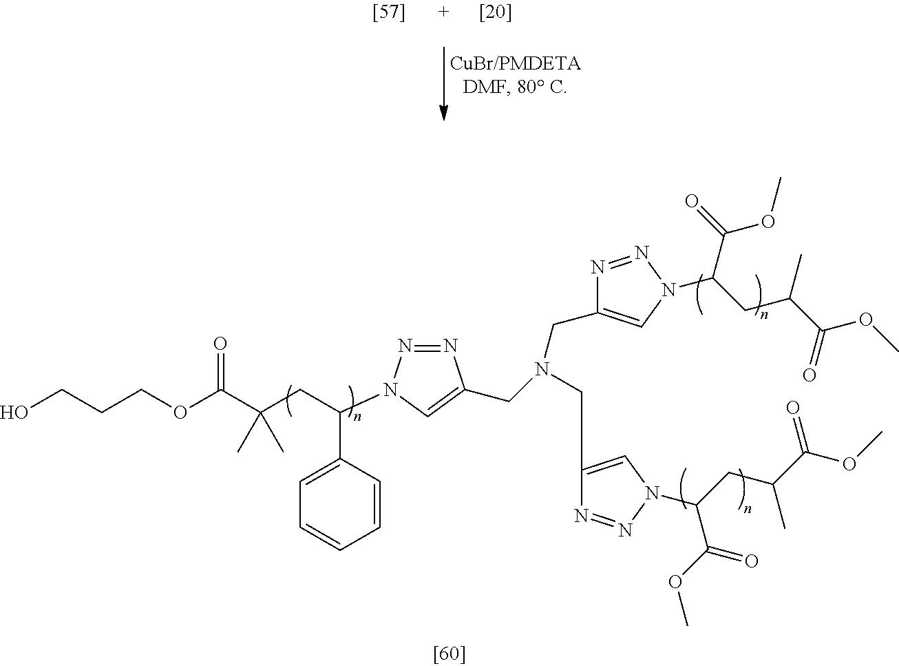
OCCCOC(C(CC(C1=CC=CC=C1)N1N=NC(CN(CC2=CN(C(CC(C(OC)=O)C)C(=O)OC)N=N2)CC2=CN(C(CC(C(OC)=O)C)C(OC)=O)N=N2)=C1)(C)C)=O
